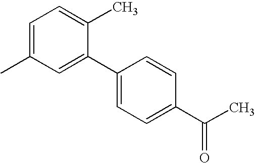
C1=C(C2=CC=C(C(C)=O)C=C2)C(C)=CC=C1C
